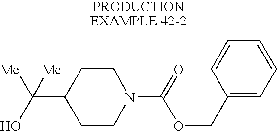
C1CN(C(=O)OCC2=CC=CC=C2)CCC1C(O)([Me])[Me]
